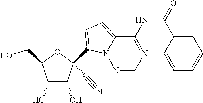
OCC1C(O)C(O)C(C#N)(C2=CC=C3N2N=CN=C3NC(=O)C2=CC=CC=C2)O1
